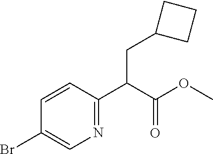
N1=C(C(C(OC)=O)CC2CCC2)C=CC(Br)=C1
